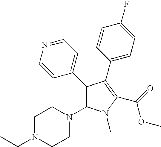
C1(C2=CC=NC=C2)=C(N2CCN(CC)CC2)N(C)C(C(=O)OC)=C1C1=CC=C(F)C=C1
